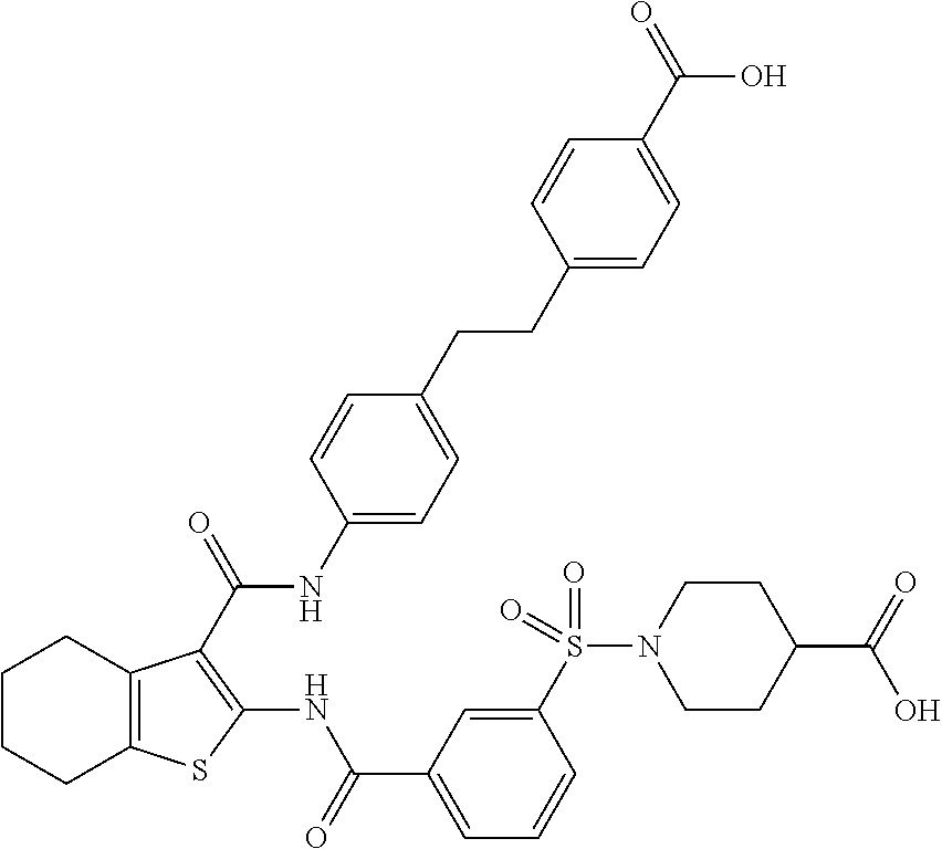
C1CCC2=C(C1)C(C(=O)NC1=CC=C(CCC3=CC=C(C(=O)O)C=C3)C=C1)=C(NC(C1=CC=CC(S(N3CCC(C(=O)O)CC3)(=O)=O)=C1)=O)S2
